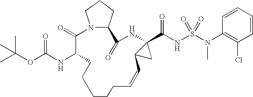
N12C(CCC1)C(=O)NC1(C(NS(=O)(=O)N(C3=C(Cl)C=CC=C3)C)=O)C(C1)C=CCCCCCC(NC(OC(C)(C)C)=O)C2=O
